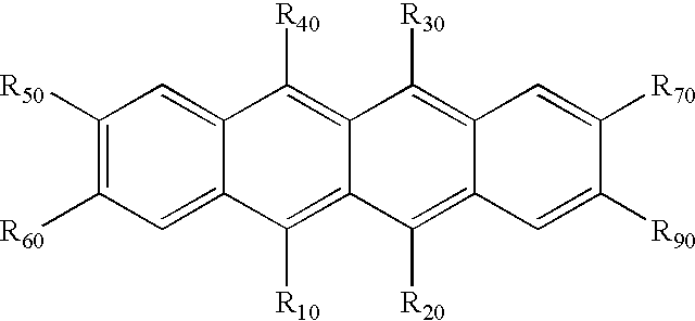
C1([R50])=C([R60])C=C2C(=C1)C([R40])=C1C(=C2[R10])C([R20])=C2C(=C1[R30])C=C([R70])C([R90])=C2
